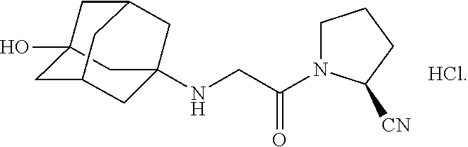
N(CC(N1CCCC1[CN])=O)C12CC3CC(O)(CC(C3)C1)C2
